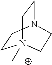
C1CN2CCN1(C)CC2
